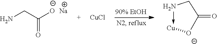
NCC([O-])=O.[Na].[CuCl].N1->[Cu][O-]C(=O)C1
